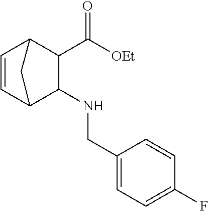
C1=CC2C(NCC3=CC=C(F)C=C3)C(C([OEt])=O)C1C2
